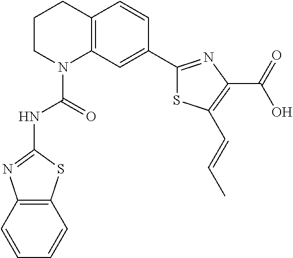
C1CN(C(=O)NC2=NC3=C(S2)C=CC=C3)C2=C(C1)C=CC(C1=NC(C(=O)O)=C(C=CC)S1)=C2
